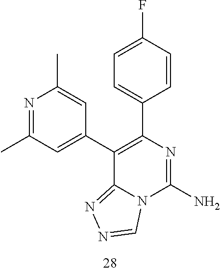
N1=C(C)C=C(C2=C(C3=CC=C(F)C=C3)N=C(N)N3C2=NN=C3)C=C1C
